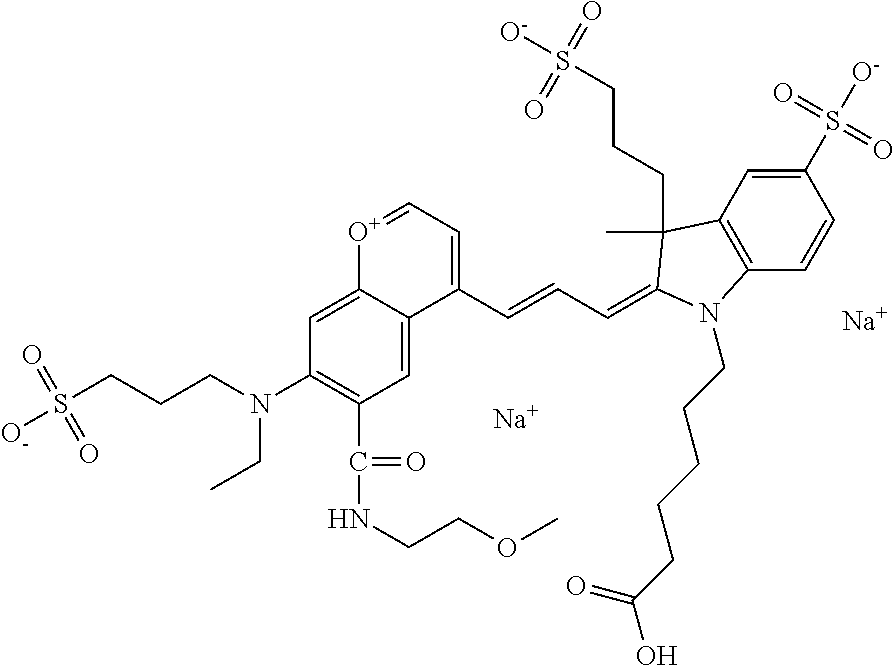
C12=C(C=CC(S([O-])(=O)=O)=C1)N(CCCCCC(O)=O)C(=CC=CC1=CC=[O+]C3=CC(N(CCCS([O-])(=O)=O)CC)=C(C(NCCOC)=O)C=C13)C2(CCCS([O-])(=O)=O)C.[Na].[Na]
